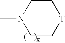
CN1CC[T]CC1
